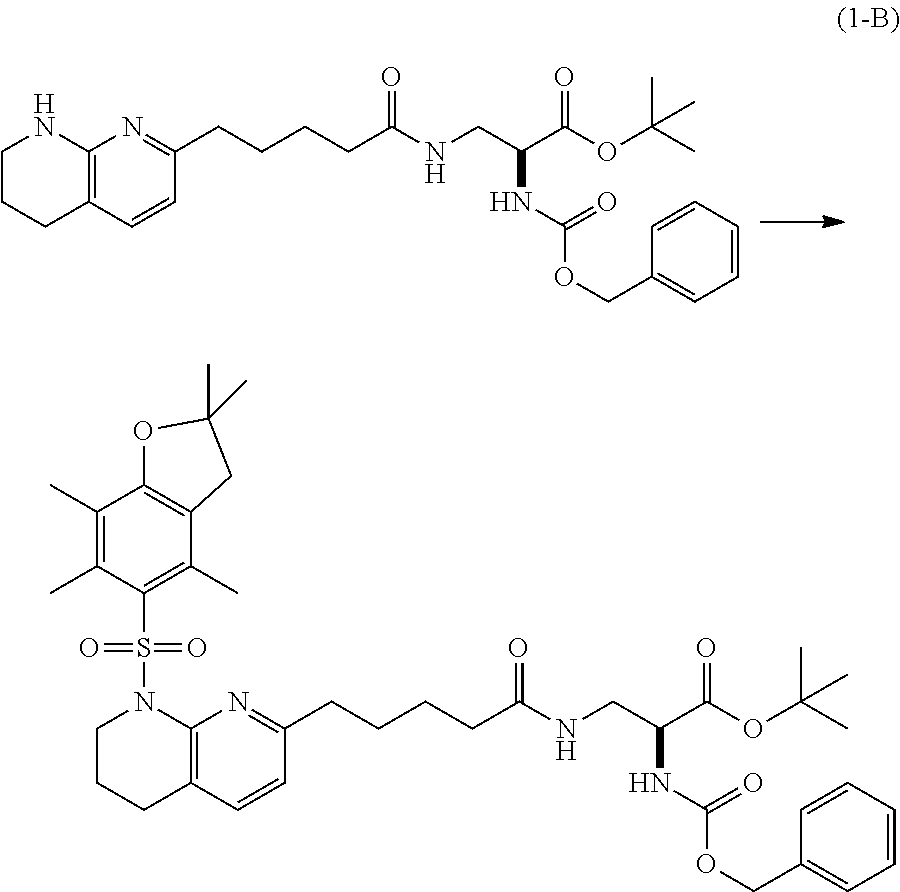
C12=C(C=CC(CCCCC(NCC(C(OC(C)(C)C)=O)NC(OCC3=CC=CC=C3)=O)=O)=N1)CCCN2.C12=C(C=CC(CCCCC(NCC(C(OC(C)(C)C)=O)NC(OCC3=CC=CC=C3)=O)=O)=N1)CCCN2S(C1=C(C)C2=C(C(C)=C1C)OC(C)(C)C2)(=O)=O
